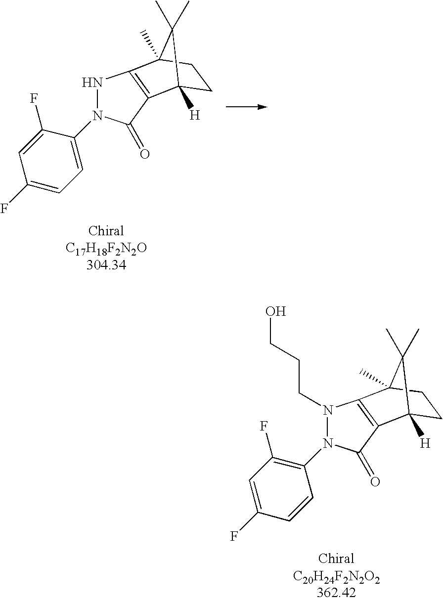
C1(F)=CC=C(N2NC3=C(C2=O)C2([H])CCC3(C)C2(C)C)C(F)=C1.C1=C(F)C=CC(N2N(CCCO)C3=C(C2=O)C2([H])CCC3(C)C2(C)C)=C1F
